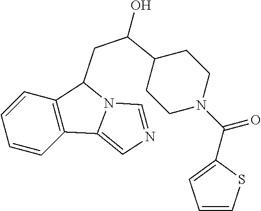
C1=CC2=C(C=C1)C1=CN=CN1C2CC(C1CCN(C(C2=CC=CS2)=O)CC1)O
